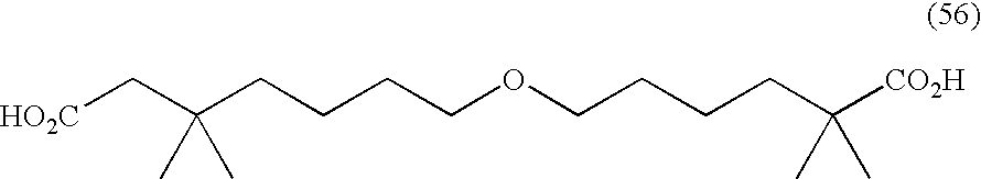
C(C(CCCCOCCCCC([CO2H])(C)C)(C)C)[HO2C]
